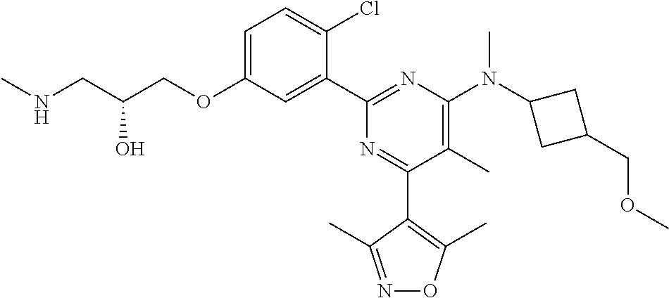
C1=C(OCC(CNC)O)C=C(C2=NC(N(C3CC(COC)C3)C)=C(C)C(C3=C(C)ON=C3C)=N2)C(Cl)=C1
